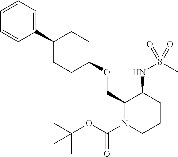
C1(OCC2C(NS(C)(=O)=O)CCCN2C(OC(C)(C)C)=O)CCC(C2=CC=CC=C2)CC1
